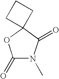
C1(=O)N(C)C(=O)C2(O1)CCC2
